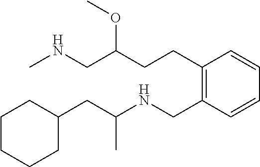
C1(CC(NCC2=C(CCC(OC)CNC)C=CC=C2)C)CCCCC1
